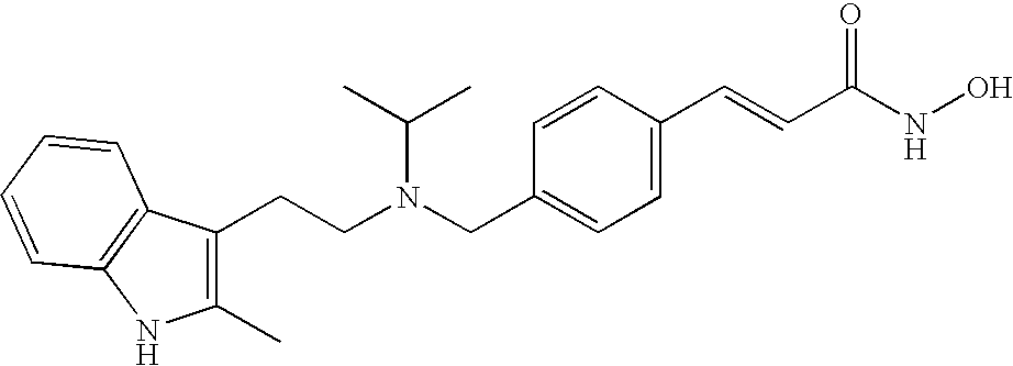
C(CN(CC1=CC=C(C=CC(NO)=O)C=C1)C(C)C)C1=C(C)NC2=C1C=CC=C2
